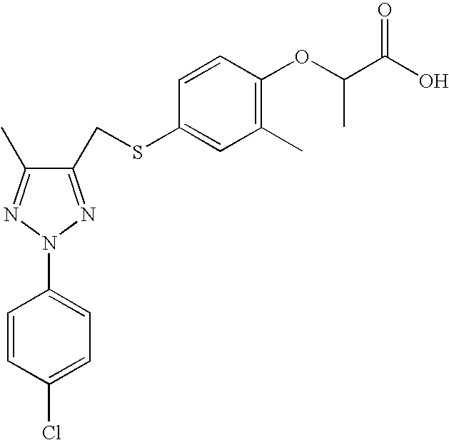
C1(CSC2=CC(C)=C(OC(C(O)=O)C)C=C2)=NN(C2=CC=C(Cl)C=C2)N=C1C
